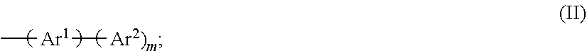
C[Ar1][Ar2)m]
